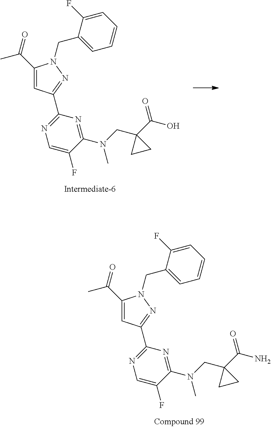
C(C1=CC(C2=NC=C(F)C(N(CC3(C(O)=O)CC3)C)=N2)=NN1CC1=CC=CC=C1F)(=O)C.C(C1=CC(C2=NC=C(F)C(N(CC3(C(N)=O)CC3)C)=N2)=NN1CC1=CC=CC=C1F)(=O)C
